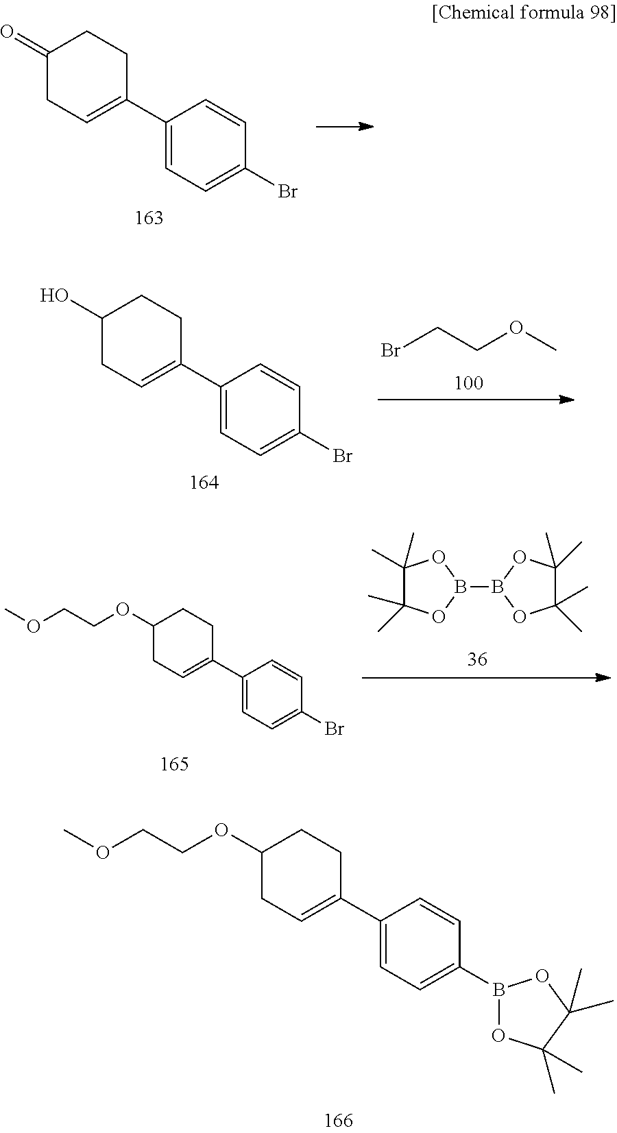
C1(C2=CCC(OCCOC)CC2)=CC=C(B2OC(C)(C)C(C)(C)O2)C=C1.C1(C2=CCC(=O)CC2)=CC=C(Br)C=C1.C1(C2=CCC(O)CC2)=CC=C(Br)C=C1.BrCCOC.C1(C2=CCC(OCCOC)CC2)=CC=C(Br)C=C1.C1(C)(C)C(C)(C)OB(B2OC(C)(C)C(C)(C)O2)O1
